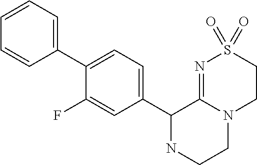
C1(C2=CC=CC=C2)=CC=C(C2NCCN3C2=NS(=O)(=O)CC3)C=C1F
